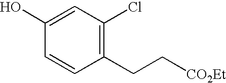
C1(Cl)=C(CC[CO2Et])C=CC(O)=C1
